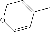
C1C=C(C)C=CO1
